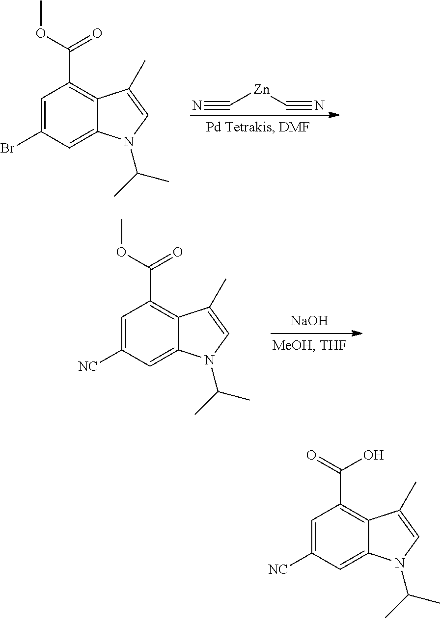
C1=C(Br)C=C2C(=C1C(OC)=O)C(C)=CN2C(C)C.N#C[Zn]C#N.C1=C([NC])C=C2C(=C1C(OC)=O)C(C)=CN2C(C)C.[NaOH].C1=C([NC])C=C2C(=C1C(O)=O)C(C)=CN2C(C)C
